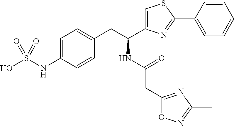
C(CC1=CC=C(NS(O)(=O)=O)C=C1)(NC(=O)CC1=NC(C)=NO1)C1=CSC(C2=CC=CC=C2)=N1
